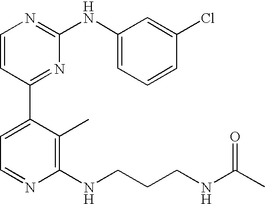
C1=CC(C2=CC=NC(NCCCNC(C)=O)=C2C)=NC(NC2=CC=CC(Cl)=C2)=N1
